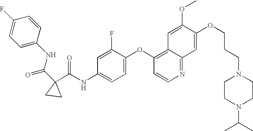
N1=C2C(=C(OC3=CC=C(NC(C4(C(=O)NC5=CC=C(F)C=C5)CC4)=O)C=C3F)C=C1)C=C(OC)C(OCCCN1CCN(C(C)C)CC1)=C2
